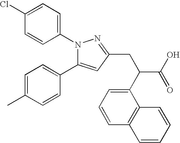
C1=C(Cl)C=CC(N2C(C3=CC=C(C)C=C3)=CC(CC(C3=CC=CC4=C3C=CC=C4)C(O)=O)=N2)=C1
